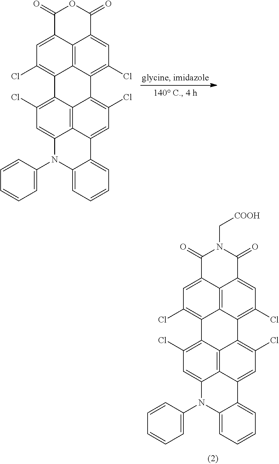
C12=CC(Cl)=C3C4=C1C(=CC(Cl)=C4C1=C(Cl)C=C4C5=C1C3=C(Cl)C=C5N(C1=CC=CC=C1)C1=CC=CC=C41)C(=O)N(C[COOH])C2=O.C12=CC(Cl)=C3C4=C1C(=CC(Cl)=C4C1=C(Cl)C=C4C5=C1C3=C(Cl)C=C5N(C1=CC=CC=C1)C1=CC=CC=C41)C(=O)OC2=O
